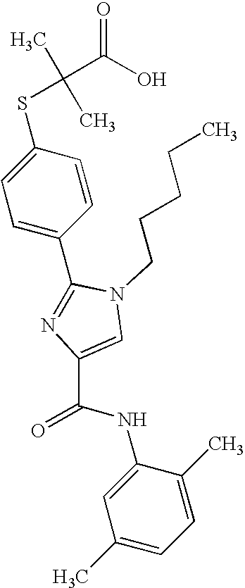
C1(C2=NC(C(NC3=CC(C)=CC=C3C)=O)=CN2CCCCC)=CC=C(SC(C)(C)C(O)=O)C=C1
